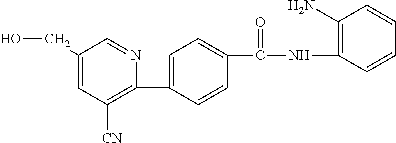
C1(C2=CC=C(C(NC3=C(N)C=CC=C3)=O)C=C2)=C([CN])C=C(CO)C=N1
